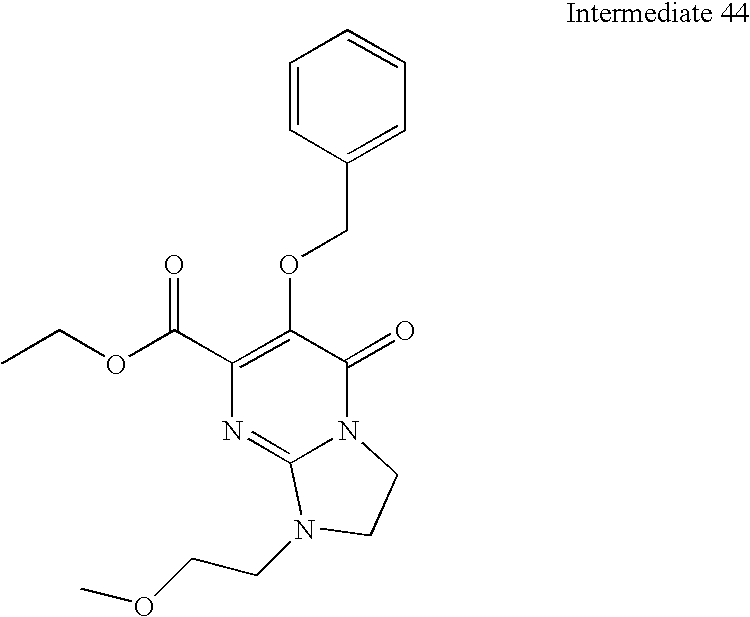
CCOC(C1=C(OCC2=CC=CC=C2)C(=O)N2C(=N1)N(CCOC)CC2)=O
